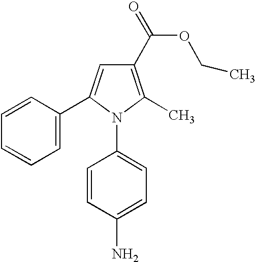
C(OCC)(=O)C1=C(C)N(C2=CC=C(N)C=C2)C(C2=CC=CC=C2)=C1
